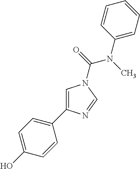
C1=C(C2=CC=C(O)C=C2)N=CN1C(=O)N(C)C1=CC=CC=C1
